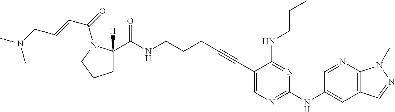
C1(C#CCCCNC(C2([H])CCCN2C(C=CCN(C)C)=O)=O)=CN=C(NC2=CC3=C(N=C2)N(C)N=C3)N=C1NCCC
